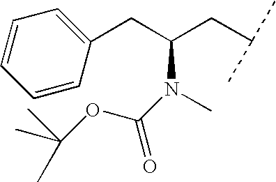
C1(CC(CC(C)C)N(C)C(OC(C)(C)C)=O)=CC=CC=C1
